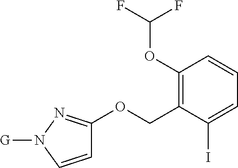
C1(OC(F)F)=C(COC2=NN([G])C=C2)C(I)=CC=C1
